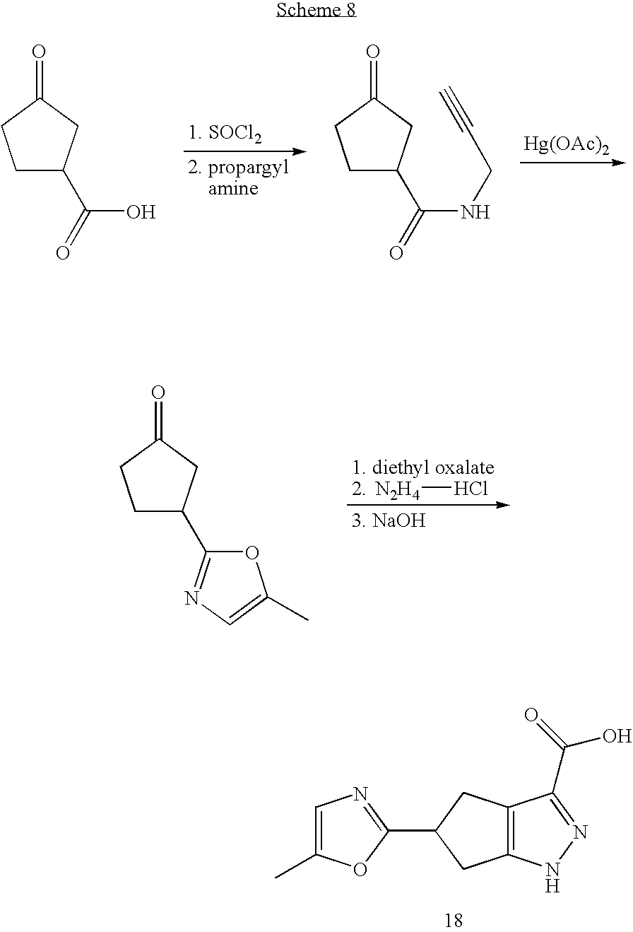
C1(C2CC3=C(C2)C(C(O)=O)=NN3)=NC=C(C)O1.[Hg(OAc)2].C1C(C(O)=O)CC(=O)C1.C1C(C(NCC#C)=O)CC(=O)C1.[N2H4]Cl.C1C(C2=NC=C(C)O2)CC(=O)C1
